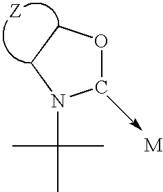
O1CN(C(C)(C)C)CC1
